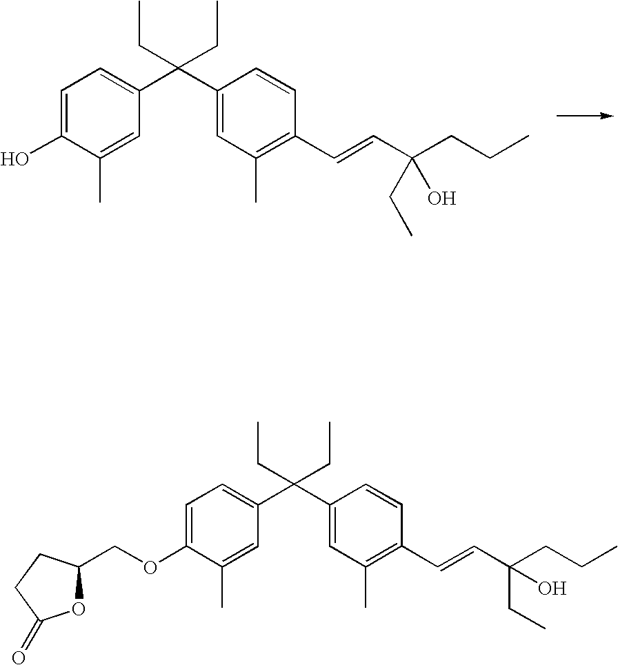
C1=C(O)C(C)=CC(C(C2=CC(C)=C(C=CC(CCC)(CC)O)C=C2)(CC)CC)=C1.C1=C(OCC2OC(=O)CC2)C(C)=CC(C(C2=CC(C)=C(C=CC(CCC)(CC)O)C=C2)(CC)CC)=C1
